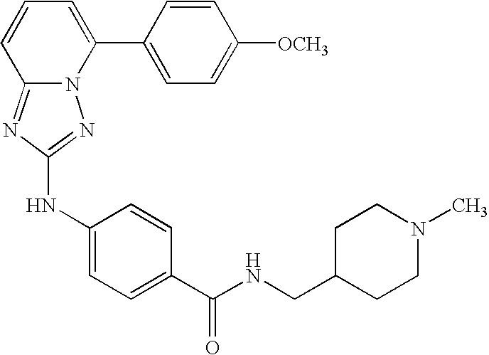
C12=NC(NC3=CC=C(C(NCC4CCN(C)CC4)=O)C=C3)=NN1C(C1=CC=C([OCH3])C=C1)=CC=C2
